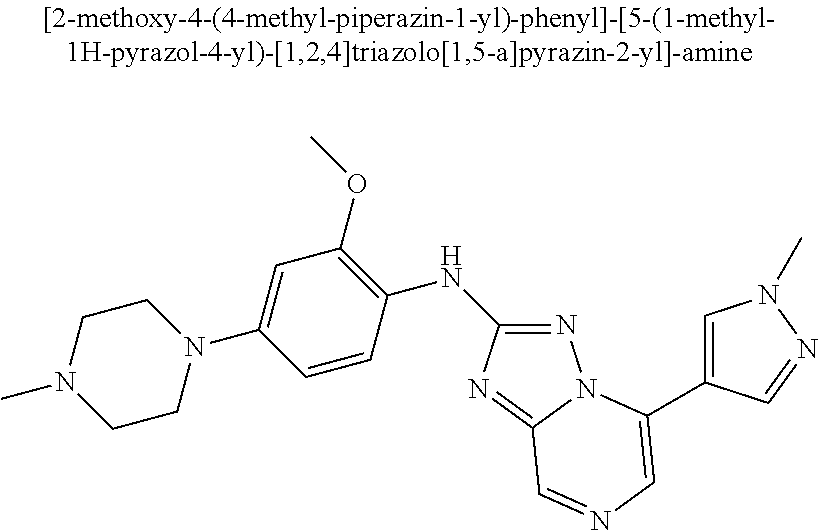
C1CN(C2=CC(OC)=C(NC3=NN4C(=N3)C=NC=C4C3=CN(C)N=C3)C=C2)CCN1C
